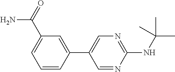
N(C(C)(C)C)C1=NC=C(C2=CC(C(=O)N)=CC=C2)C=N1
